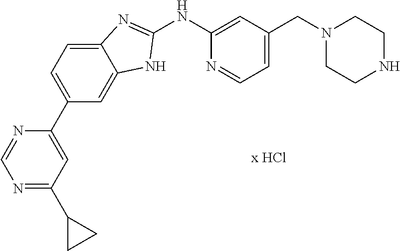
C1(NC2=CC(CN3CCNCC3)=CC=N2)=NC2=CC=C(C3=CC(C4CC4)=NC=N3)C=C2N1
